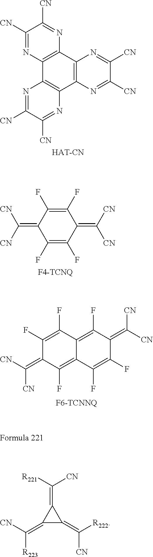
C1([CN])=NC2=C(N=C1[CN])C1=C(C3=C2N=C([CN])C([CN])=N3)N=C([CN])C([CN])=N1.C1(=C([CN])[CN])C(F)=C(F)C(=C([CN])[CN])C(F)=C1F.C1(F)=C(F)C2=C(F)C(=C([CN])[CN])C(F)=C(F)C2=C(F)C1=C([CN])[CN].C1(=C([R223])[CN])C(=C([R222])[CN])C1=C([CN])[R221]
